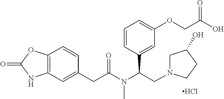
C12=C(C=CC(CC(=O)N(C(CN3CC(O)CC3)C3=CC(OCC(O)=O)=CC=C3)C)=C1)OC(=O)N2.Cl
